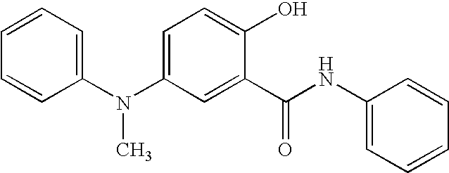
C1=CC(N(C2=CC=C(O)C(C(NC3=CC=CC=C3)=O)=C2)C)=CC=C1
